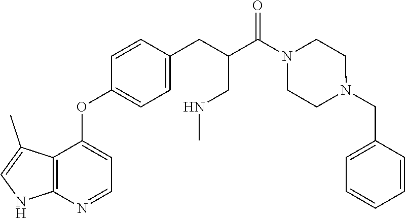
C12=C(N=CC=C1OC1=CC=C(CC(C(N3CCN(CC4=CC=CC=C4)CC3)=O)CNC)C=C1)NC=C2C
